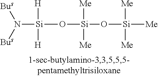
[Si](O[Si](O[Si]([Me])([Me])[Me])([Me])[Me])([H])([H])N([Bus])[Bus]
